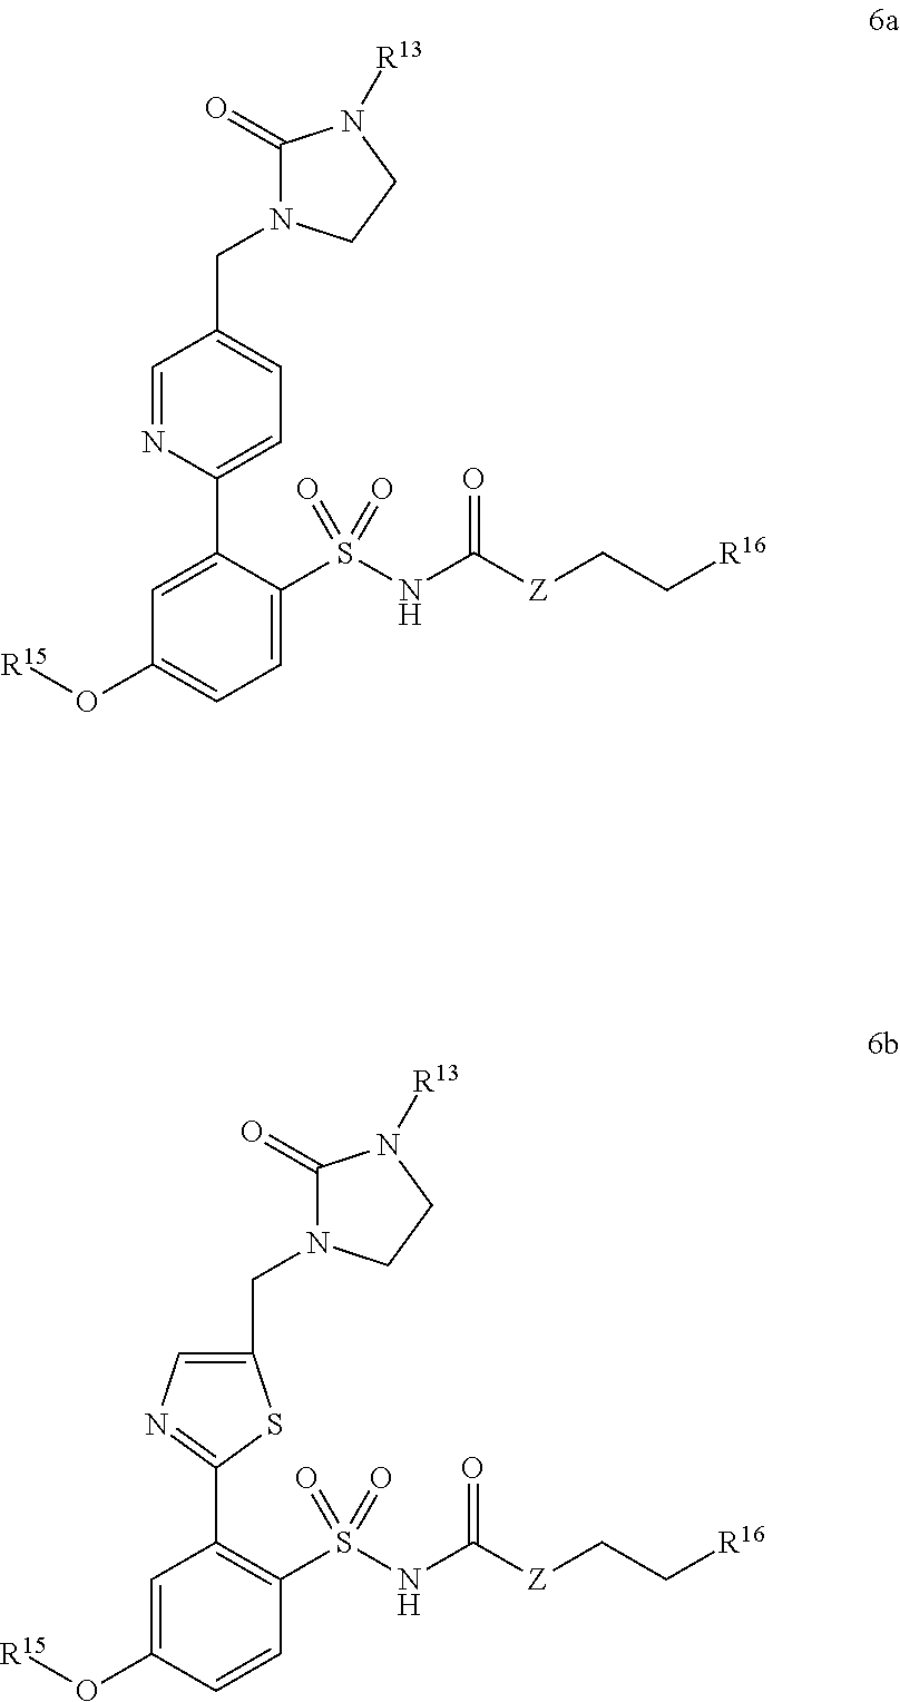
C1=C(S(NC([Z]CC[R16])=O)(=O)=O)C(C2=CC=C(CN3C(=O)N([R13])CC3)C=N2)=CC(O[R15])=C1.C1=CC(O[R15])=CC(C2=NC=C(CN3C(=O)N([R13])CC3)S2)=C1S(NC([Z]CC[R16])=O)(=O)=O
